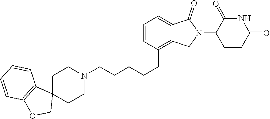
N1C(=O)C(N2C(=O)C3=CC=CC(CCCCCN4CCC5(CC4)C4=C(OC5)C=CC=C4)=C3C2)CCC1=O
